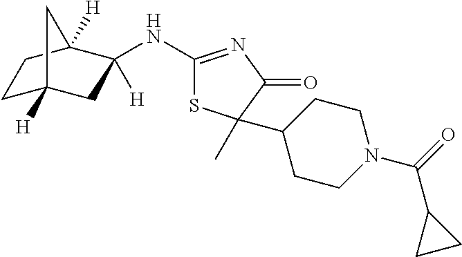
C1C2([H])CC([H])(NC3=NC(=O)C(C4CCN(C(=O)C5CC5)CC4)(C)S3)C([H])(C1)C2
